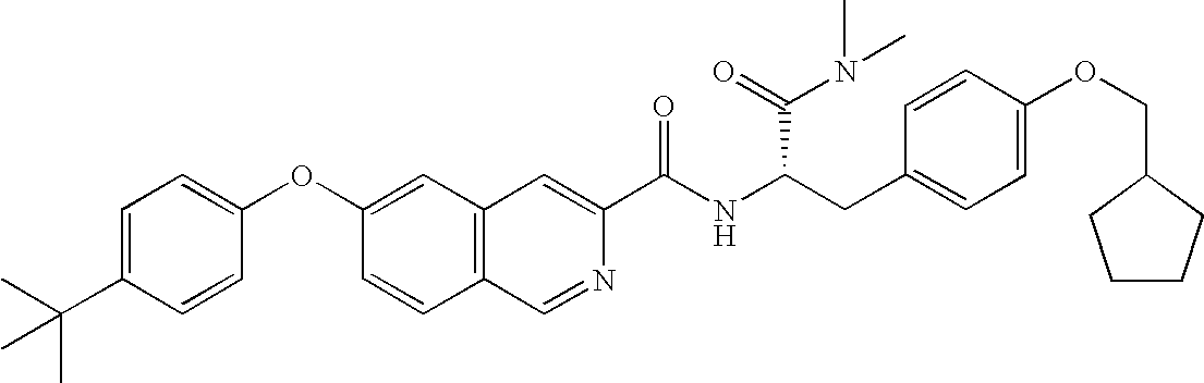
C1=C(C(C)(C)C)C=CC(OC2=CC3=C(C=C2)C=NC(C(NC(CC2=CC=C(OCC4CCCC4)C=C2)C(N(C)C)=O)=O)=C3)=C1
